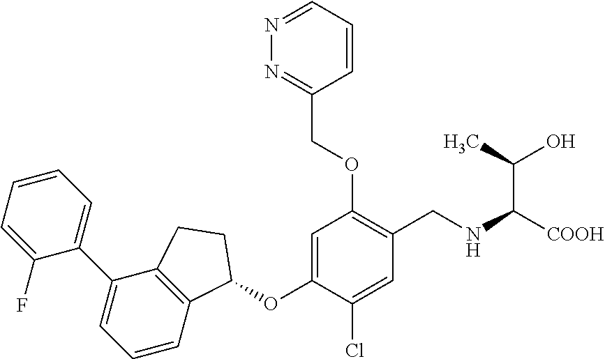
C1(F)=CC=CC=C1C1=CC=CC2=C1CCC2OC1=CC(OCC2=NN=CC=C2)=C(CNC([COOH])C(O)C)C=C1Cl
